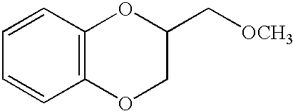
C12=C(C=CC=C1)OC(C[OCH3])CO2
